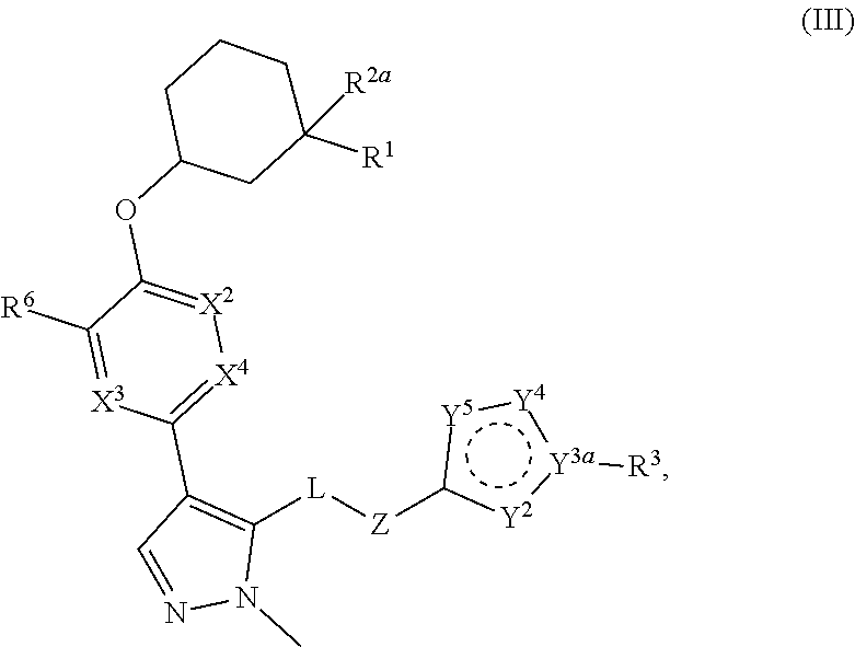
C1([L][Z]c2[Y2]:[Y3a]([R3]):[Y4]:[Y5]2)=C(C2=[X4][X2]=C(OC3CC([R1])([R2a])CCC3)C([R6])=[X3]2)C=NN1C
